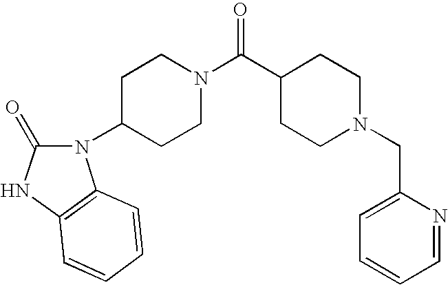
C1=CC=NC(CN2CCC(C(N3CCC(N4C(=O)NC5=C4C=CC=C5)CC3)=O)CC2)=C1
